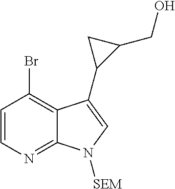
C1=CC(Br)=C2C(=N1)N([SEM])C=C2C1C(CO)C1
